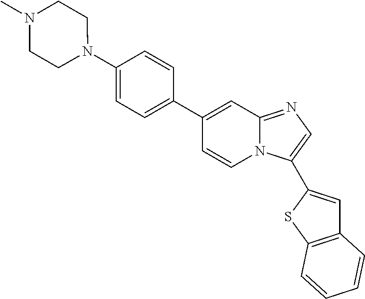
C1(C2=CC=C(N3CCN(C)CC3)C=C2)=CC2=NC=C(C3=CC4=C(S3)C=CC=C4)N2C=C1
